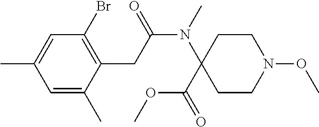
C1=C(C)C(CC(N(C2(C(=O)OC)CCN(OC)CC2)C)=O)=C(Br)C=C1C
